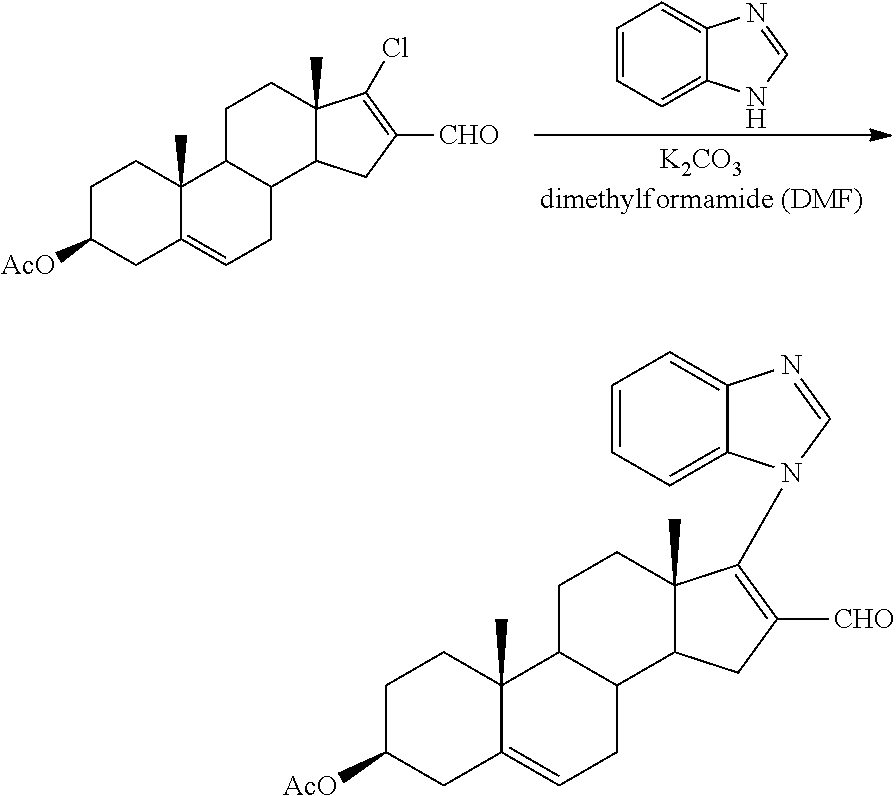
C1=CC=C2C(=C1)N=CN2.C12(C)C(=CCC3C1CCC1(C)C3CC([CHO])=C1Cl)CC([AcO])CC2.C12(C)C(=CCC3C1CCC1(C)C3CC([CHO])=C1N1C3=CC=CC=C3N=C1)CC([AcO])CC2
